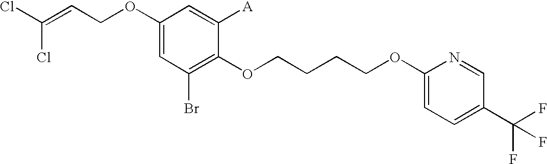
C1(OCC=C(Cl)Cl)=CC(Br)=C(OCCCCOC2=CC=C(C(F)(F)F)C=N2)C([A])=C1
